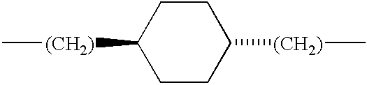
C1CC([(CH2)]C)CCC1[(CH2)]C
